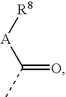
[R8][A]C(C)=O
